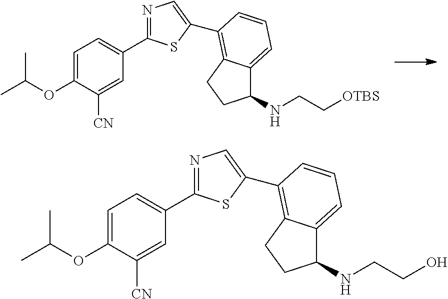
O(C1=CC=C(C2=NC=C(C3=C4C(=CC=C3)C(NCC[OTBS])CC4)S2)C=C1[CN])C(C)C.O(C1=CC=C(C2=NC=C(C3=C4C(=CC=C3)C(NCCO)CC4)S2)C=C1[CN])C(C)C
